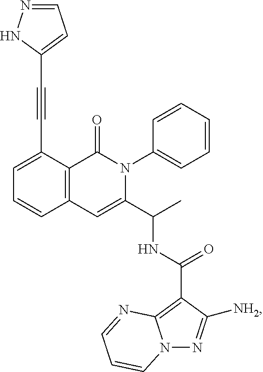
C1=C(C#CC2=CC=NN2)C2=C(C=C1)C=C(C(C)NC(=O)C1=C3N(N=C1[NH2])C=CC=N3)N(C1=CC=CC=C1)C2=O
